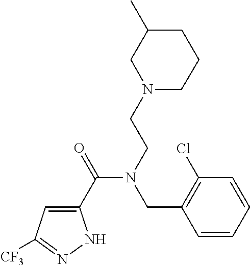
C1(C(=O)N(CCN2CC(C)CCC2)CC2=C(Cl)C=CC=C2)=CC([CF3])=NN1
